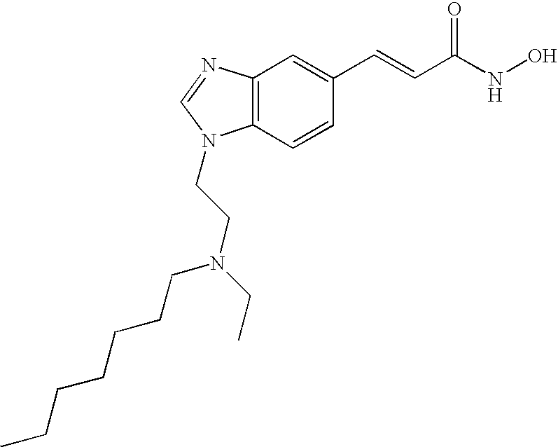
C12=C(C=CC(C=CC(NO)=O)=C1)N(CCN(CC)CCCCCCC)C=N2
